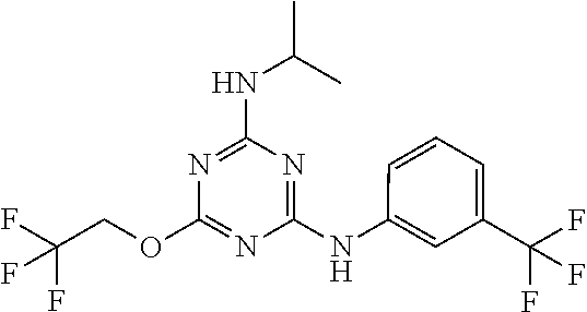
N(C1=NC(OCC(F)(F)F)=NC(NC2=CC(C(F)(F)F)=CC=C2)=N1)C(C)C
